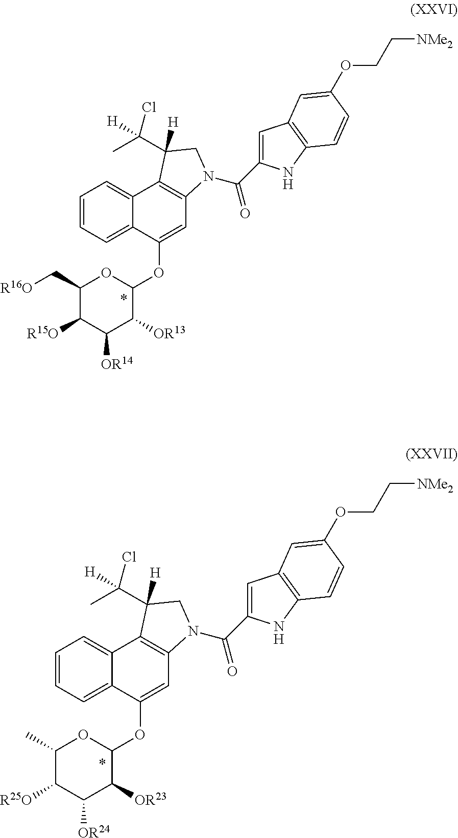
C1(C)C([R25O])C([OR24])C([OR23])C(OC2=CC3=C(C4=CC=CC=C24)C([H])(C(C)(Cl)[H])CN3C(C2=CC3=C(N2)C=CC(OCC[NMe2])=C3)=O)O1.C1(C[R16O])C([R15O])C([OR14])C([OR13])C(OC2=CC3=C(C4=CC=CC=C24)C([H])(C(C)(Cl)[H])CN3C(C2=CC3=C(N2)C=CC(OCC[NMe2])=C3)=O)O1
